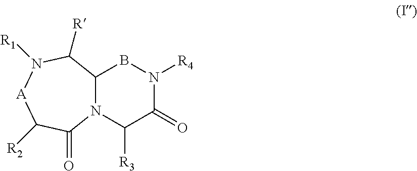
N1([R4])C(=O)C([R3])N2C(B1)C([R])N([R1])[A]C([R2])C2=O
